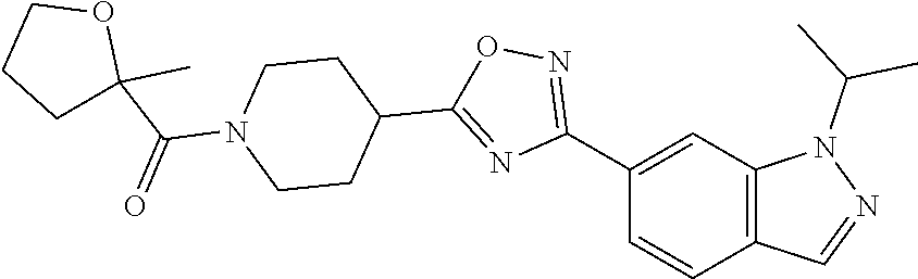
C12=C(C=C(C3=NOC(C4CCN(C(C5(C)OCCC5)=O)CC4)=N3)C=C1)N(C(C)C)N=C2
